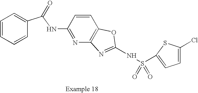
N1=C(NC(C2=CC=CC=C2)=O)C=CC2=C1N=C(NS(=O)(=O)C1=CC=C(Cl)S1)O2
